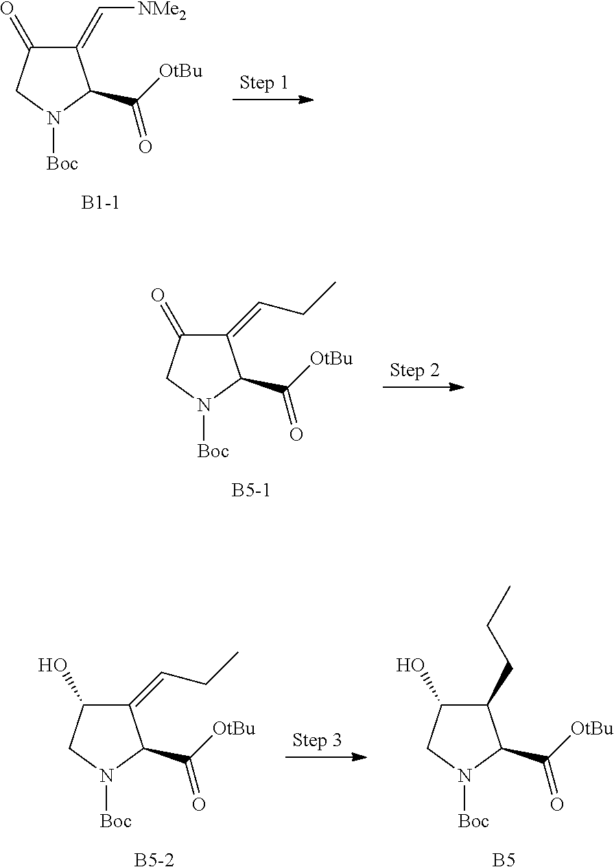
C1(=C[NMe2])C(=O)CN([Boc])C1C([OtBu])=O.C1(=CCC)C(=O)CN([Boc])C1C([OtBu])=O.[B5-1].C1(=CCC)C(O)CN([Boc])C1C([OtBu])=O.[B5-2].C1(CCC)C(O)CN([Boc])C1C([OtBu])=O.[B5]
